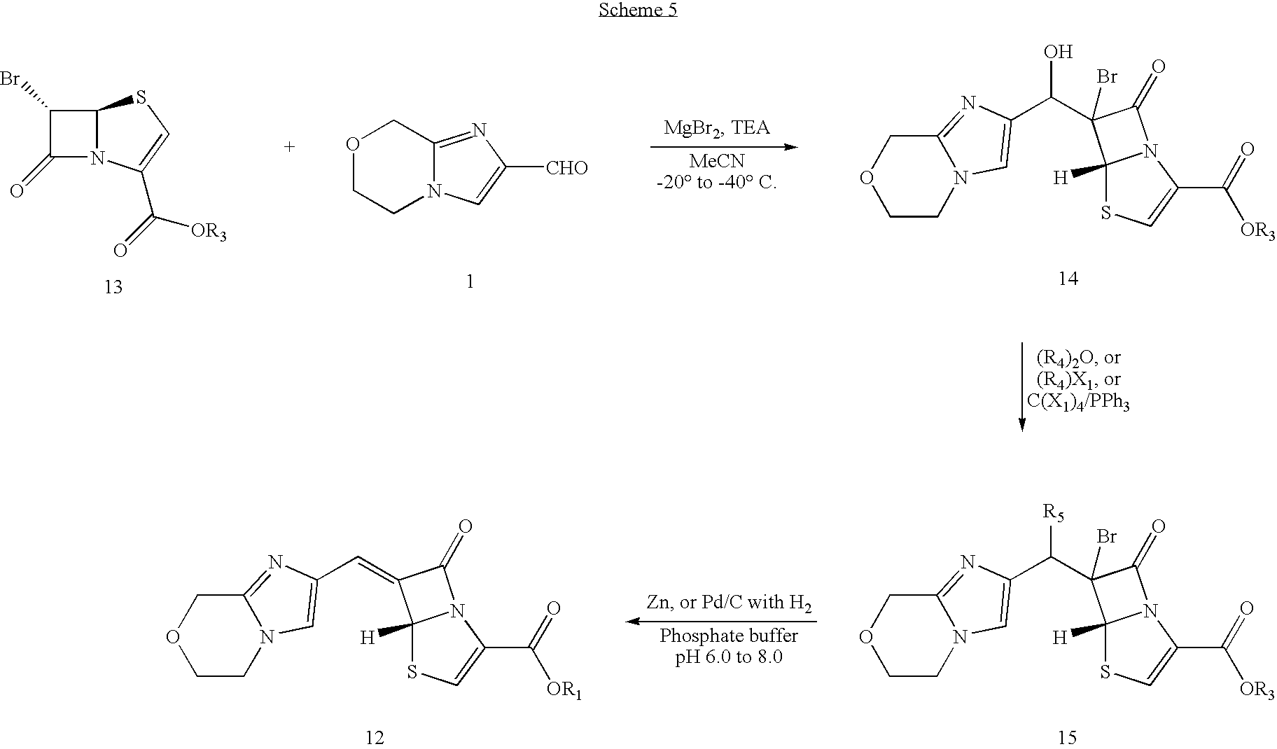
C1(Br)C(=O)N2C1SC=C2C(=O)[OR3].O1CCN2C(=NC([CHO])=C2)C1.C12=NC(C(O)C3(Br)C4([H])SC=C(C([OR3])=O)N4C3=O)=CN1CCOC2.C12=NC(C([R5])C3(Br)C4([H])SC=C(C([OR3])=O)N4C3=O)=CN1CCOC2.C12=NC(C=C3C4([H])SC=C(C([OR1])=O)N4C3=O)=CN1CCOC2
